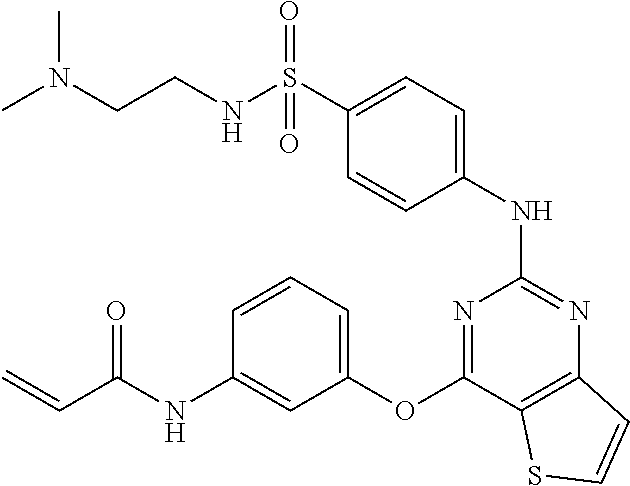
S(C1=CC=C(NC2=NC3=C(C(OC4=CC=CC(NC(C=C)=O)=C4)=N2)SC=C3)C=C1)(NCCN(C)C)(=O)=O
